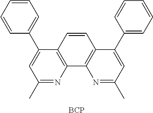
C12=C(C(C3=CC=CC=C3)=CC(C)=N1)C=CC1=C2N=C(C)C=C1C1=CC=CC=C1.[BCP]
